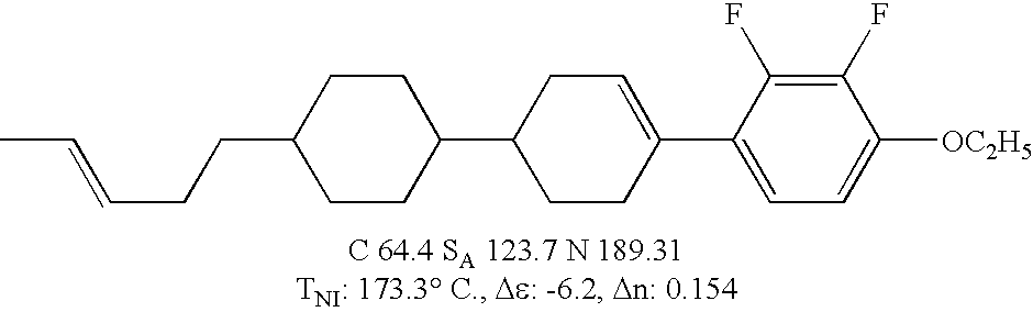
C1(F)=C(F)C(C2=CCC(C3CCC(CCC=CC)CC3)CC2)=CC=C1[OC2H5]
